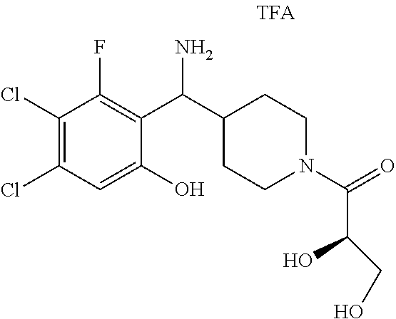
C1(Cl)=C(Cl)C=C(O)C(C(N)C2CCN(C(C(O)CO)=O)CC2)=C1F
